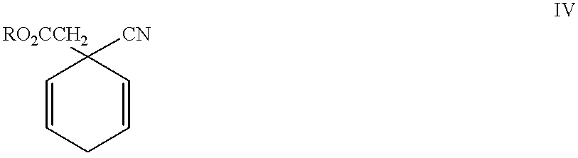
C1=CCC=CC1([CN])[RO2CCH2]
